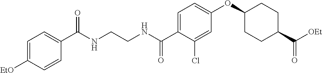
C1=C(C(NCCNC(C2=CC=C([EtO])C=C2)=O)=O)C(Cl)=CC(OC2CCC(C([OEt])=O)CC2)=C1
